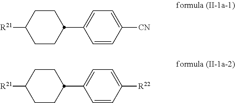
C1=CC([CN])=CC=C1C1CCC([R21])CC1.C1=CC([R22])=CC=C1C1CCC([R21])CC1
